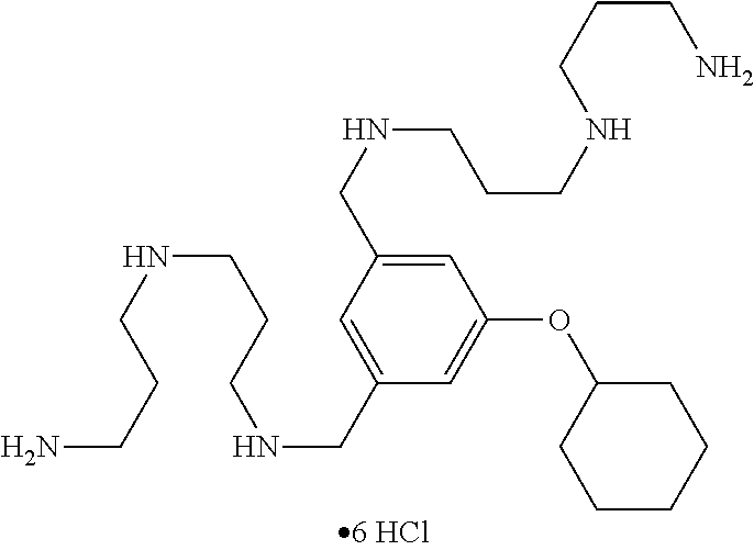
C1=C(CNCCCNCCCN)C=C(CNCCCNCCCN)C=C1OC1CCCCC1
